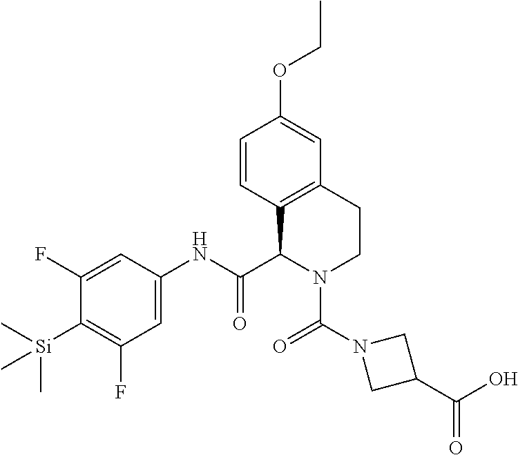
C1=CC2=C(C=C1OCC)CCN(C(N1CC(C(O)=O)C1)=O)C2C(NC1=CC(F)=C([Si](C)(C)C)C(F)=C1)=O
